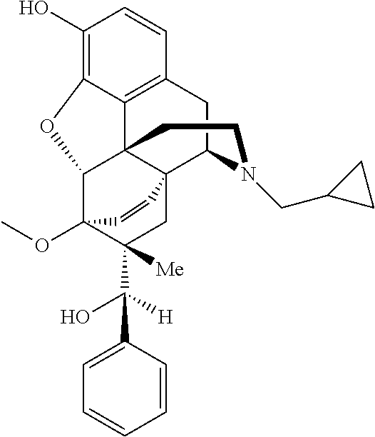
C1(O)=C2C3=C(C=C1)CC1C45C3(C(C(OC)(C(C(C3=CC=CC=C3)(O)[H])([Me])C4)C=C5)O2)CCN1CC1CC1
